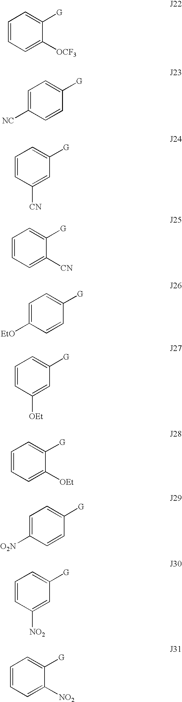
C1=C([OCF3])C([G])=CC=C1.C1=CC([G])=CC=C1[NC].C1([CN])=CC([G])=CC=C1.C1=C([CN])C([G])=CC=C1.C1=CC([G])=CC=C1[EtO].C1([OEt])=CC([G])=CC=C1.C1=C([OEt])C([G])=CC=C1.C1=CC([G])=CC=C1[O2N].C1([NO2])=CC([G])=CC=C1.C1=C([NO2])C([G])=CC=C1
